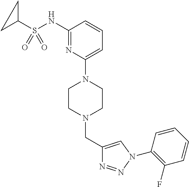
C1=C(N2CCN(CC3=CN(C4=C(F)C=CC=C4)N=N3)CC2)N=C(NS(C2CC2)(=O)=O)C=C1
